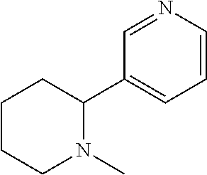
C1CCN(C)C(C2=CC=CN=C2)C1
